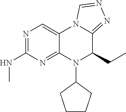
N1=C(NC)N=C2C(=C1)N1C(=NN=C1)C(CC)N2C1CCCC1
